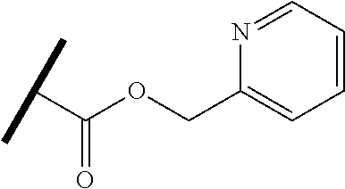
C(C(OCC1=CC=CC=N1)=O)(C)C
